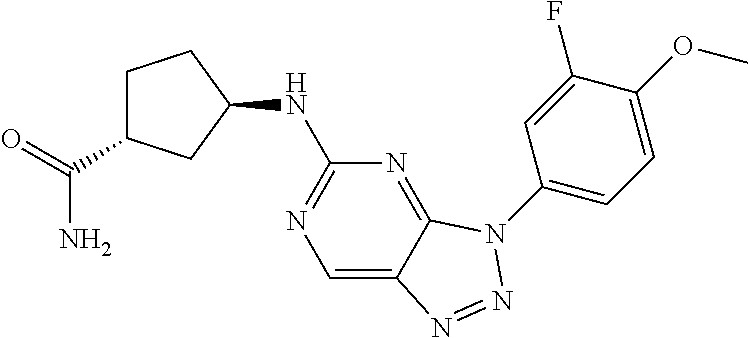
C1=C2C(=NC(NC3CCC(C(N)=O)C3)=N1)N(C1=CC=C(OC)C(F)=C1)N=N2
